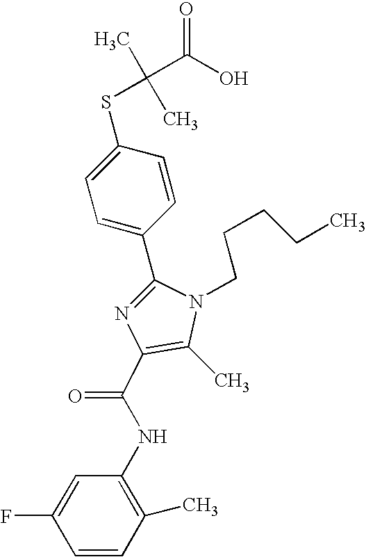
C1(C2=CC=C(SC(C)(C)C(O)=O)C=C2)=NC(C(NC2=C(C)C=CC(F)=C2)=O)=C(C)N1CCCCC
